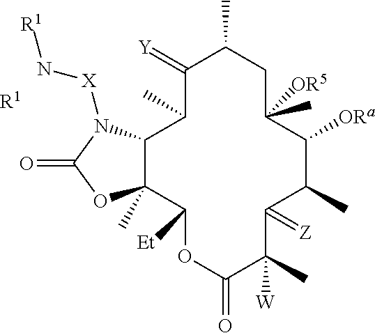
C1(=[Y])C(C)C2C(C)(C([Et])OC(=O)C(C)([W])C(=[Z])C(C)C([ORa])C(C)([OR5])CC1C)OC(=O)N2[X]N[R1].[R1]
